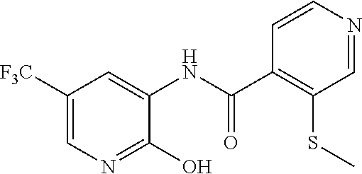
C1([F3C])=CN=C(O)C(NC(C2=C(SC)C=NC=C2)=O)=C1
